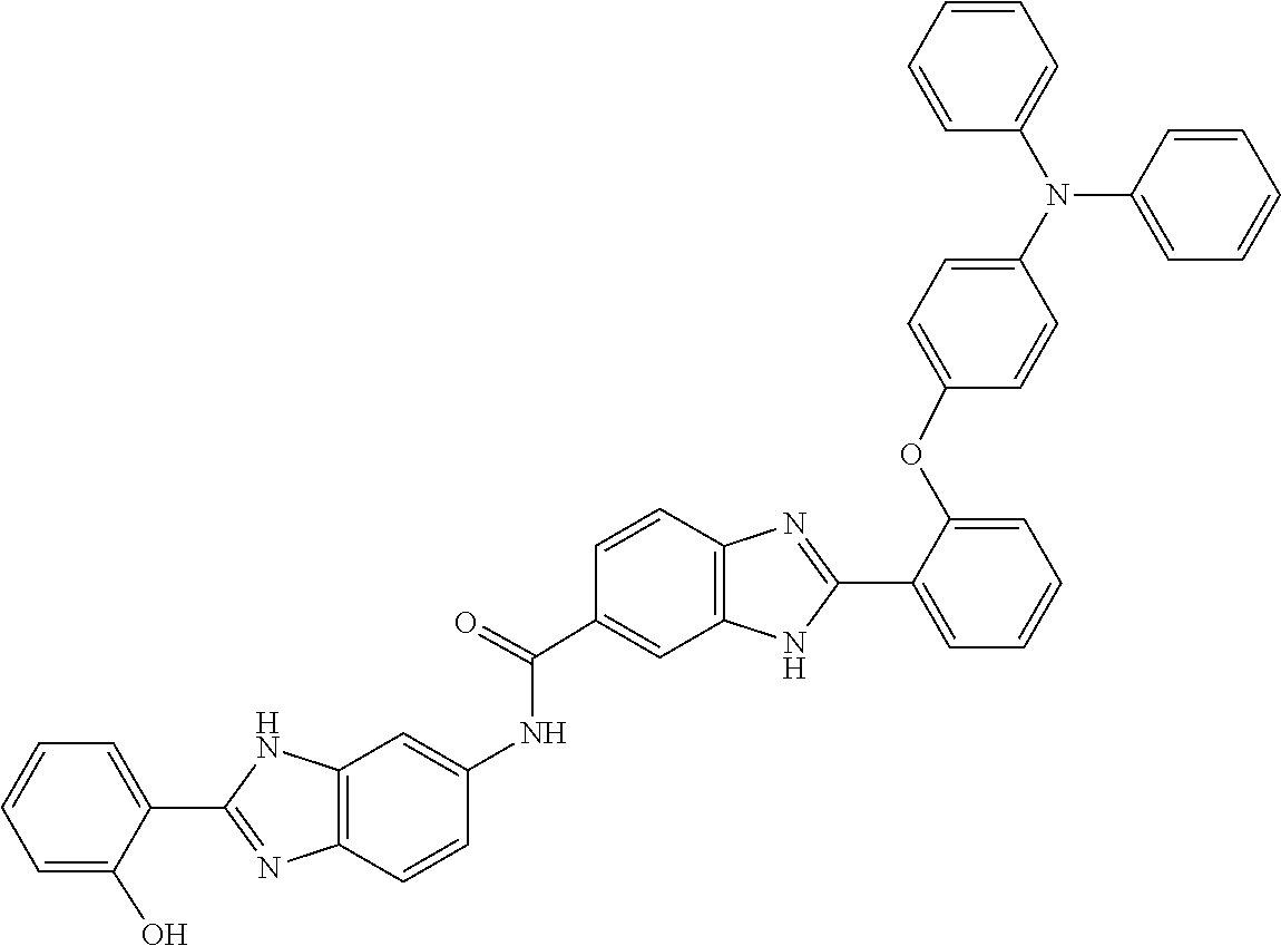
N(C1=CC=CC=C1)(C1=CC=C(OC2=CC=CC=C2C2=NC3=C(N2)C=C(C(=O)NC2=CC4=C(N=C(C5=CC=CC=C5O)N4)C=C2)C=C3)C=C1)C1=CC=CC=C1
